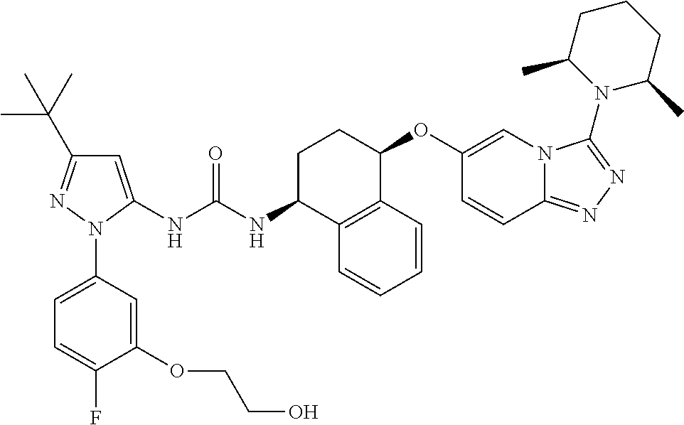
C1=C(NC(NC2C3=C(C(OC4=CN5C(=NN=C5N5C(C)CCCC5C)C=C4)CC2)C=CC=C3)=O)N(C2=CC=C(F)C(OCCO)=C2)N=C1C(C)(C)C
